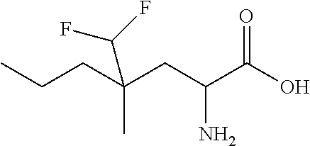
CCCC(CC(C(O)=O)N)(C)C(F)F
